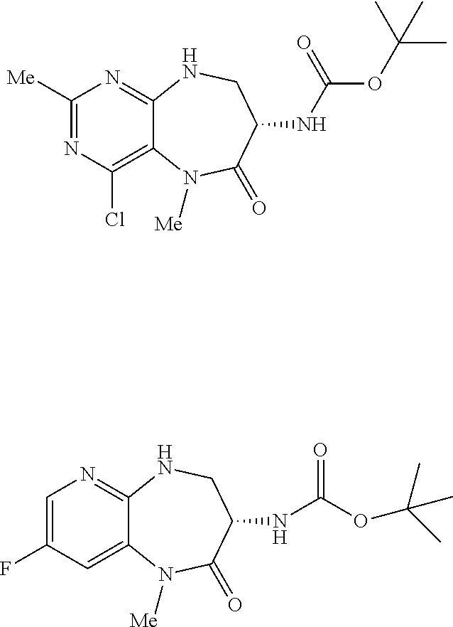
N1=C([Me])N=C2C(=C1Cl)N([Me])C(=O)C(NC(=O)OC(C)(C)C)CN2.C1(F)=CN=C2C(=C1)N([Me])C(=O)C(NC(OC(C)(C)C)=O)CN2
